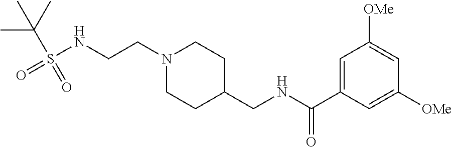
N1(CCNS(=O)(C(C)(C)C)=O)CCC(CNC(C2=CC([OMe])=CC([OMe])=C2)=O)CC1
